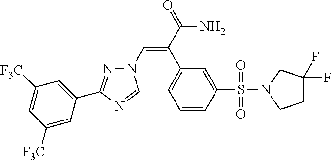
N1(C=C(C(=O)N)C2=CC=CC(S(N3CCC(F)(F)C3)(=O)=O)=C2)N=C(C2=CC([F3C])=CC([F3C])=C2)N=C1
